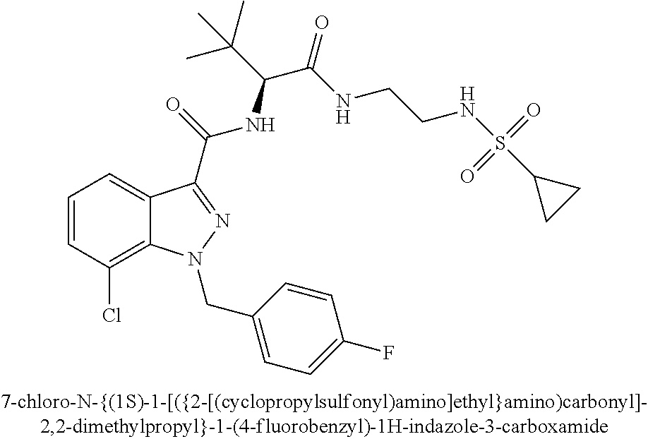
C1=CC(Cl)=C2C(=C1)C(C(=O)NC(C(NCCNS(C1CC1)(=O)=O)=O)C(C)(C)C)=NN2CC1=CC=C(F)C=C1
